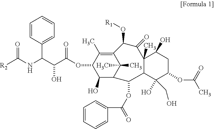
C1=CC(C(C(C(OC2C(C)=C3C(C)(C)C(C(OC(=O)C4=CC=CC=C4)C4C(C)(C(=O)C3O[R1])C(O)CC(OC(C)=O)C4(O)CO)C2O)=O)O)NC([R2])=O)=CC=C1
